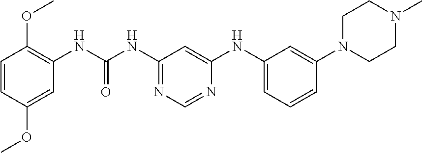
C1=CC(OC)=CC(NC(NC2=NC=NC(NC3=CC=CC(N4CCN(C)CC4)=C3)=C2)=O)=C1OC
